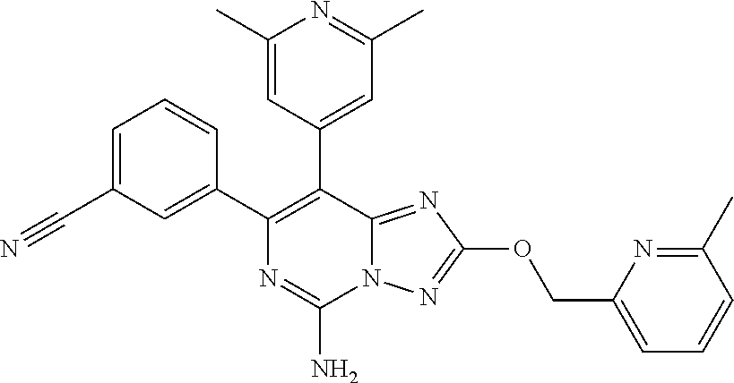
C1(C)=CC(C2=C(C3=CC(C#N)=CC=C3)N=C(N)N3C2=NC(OCC2=CC=CC(C)=N2)=N3)=CC(C)=N1
